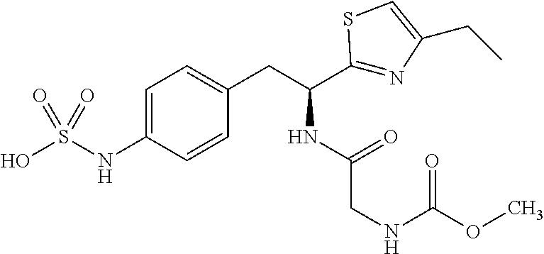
C1=C(NS(O)(=O)=O)C=CC(CC(C2=NC(CC)=CS2)NC(CNC(OC)=O)=O)=C1
